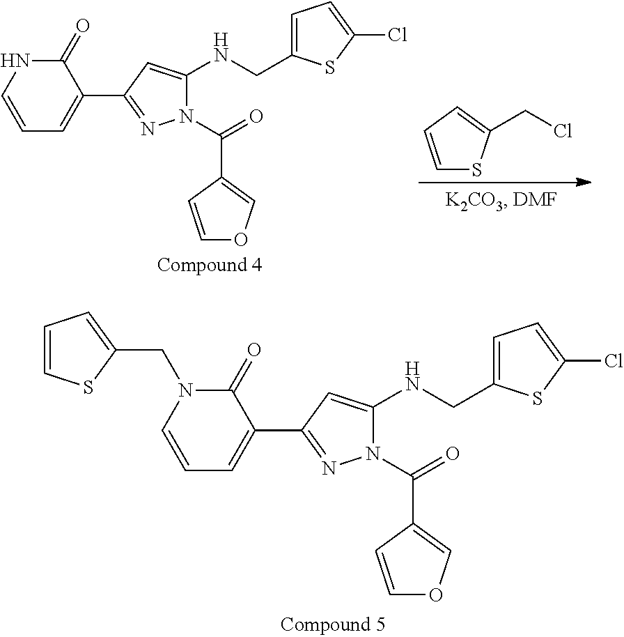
C1(=O)NC=CC=C1C1=NN(C(=O)C2=COC=C2)C(NCC2=CC=C(Cl)S2)=C1.C1=CC=C(CCl)S1.C1(=O)N(CC2=CC=CS2)C=CC=C1C1=NN(C(=O)C2=COC=C2)C(NCC2=CC=C(Cl)S2)=C1
